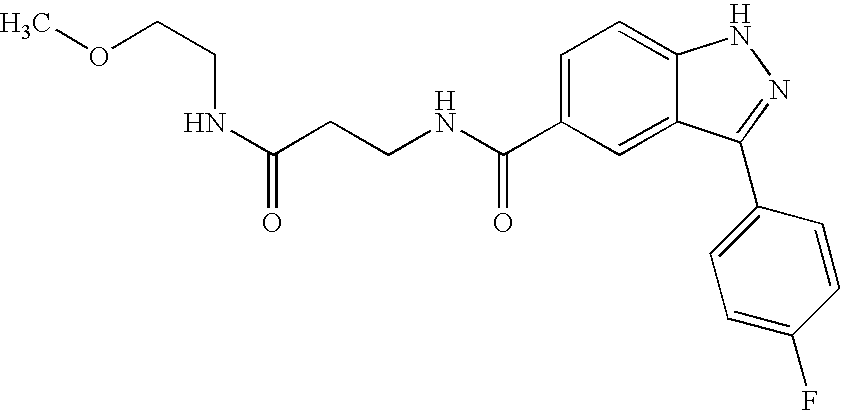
C1=C(C(NCCC(=O)NCCOC)=O)C=C2C(=C1)NN=C2C1=CC=C(F)C=C1
